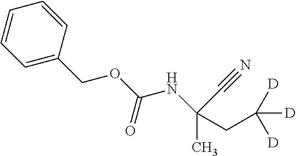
C1=CC(COC(NC(C)(C#N)CC([D])([D])[D])=O)=CC=C1
